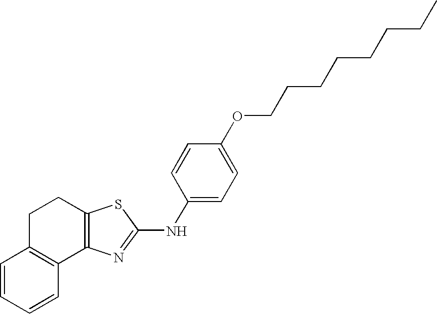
C12=C(N=C(NC3=CC=C(OCCCCCCCC)C=C3)S1)C1=C(CC2)C=CC=C1
